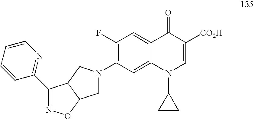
N1=C(C2=NC=CC=C2)C2C(O1)CN(C1=C(F)C=C3C(=C1)N(C1CC1)C=C([CO2H])C3=O)C2
